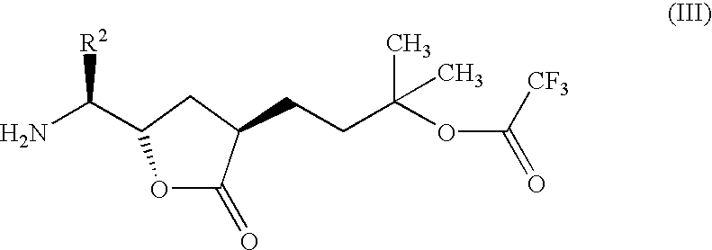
O1C(=O)C(CCC(OC([CF3])=O)(C)C)CC1C(N)[R2]
